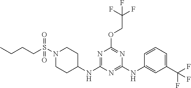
C1CC(NC2=NC(OCC(F)(F)F)=NC(NC3=CC(C(F)(F)F)=CC=C3)=N2)CCN1S(=O)(=O)CCCC
